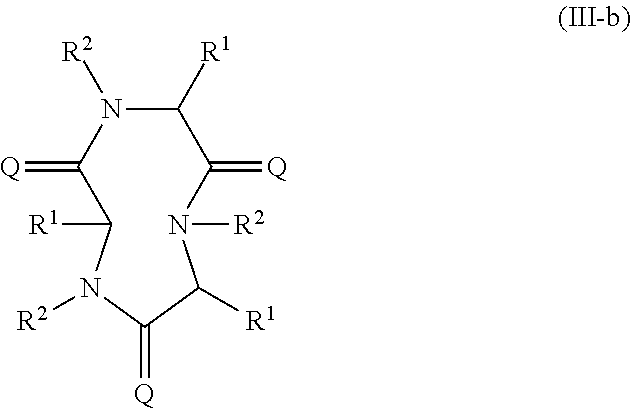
C1([R1])N([R2])C(=[Q])C([R1])N([R2])C(=[Q])C([R1])N([R2])C1=[Q]
